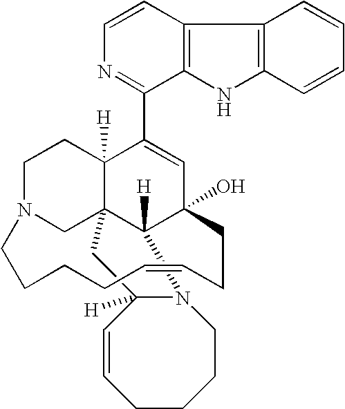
C1=CN=C(C2=CC3(O)C4([H])C5(C2([H])CCN(C5)CCCCC=CCC3)CC2([H])C=CCCCCN42)C2=C1C1=C(N2)C=CC=C1
